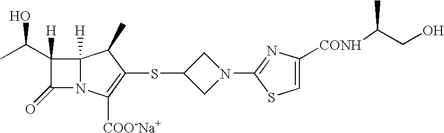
C12([H])N(C([COO-Na+])=C(SC3CN(C4=NC([CONH]C(CO)C)=CS4)C3)C1C)C(=O)C2([H])C(C)O
